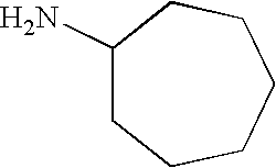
C1(N)CCCCCC1
